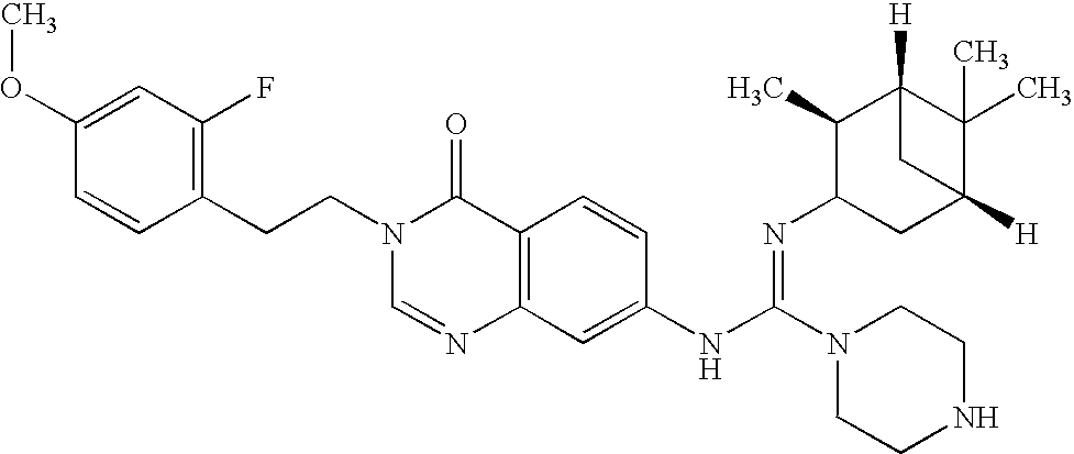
C1(OC)=CC(F)=C(CCN2C=NC3=C(C2=O)C=CC(NC(N2CCNCC2)=NC2CC4([H])C(C)(C)C([H])(C2C)C4)=C3)C=C1
